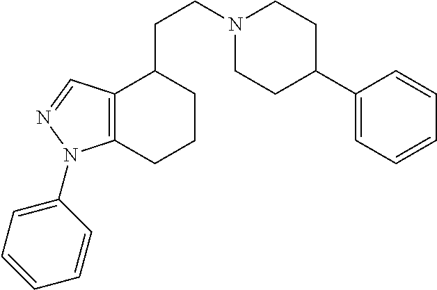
N1(CCC2CCCC3=C2C=NN3C2=CC=CC=C2)CCC(C2=CC=CC=C2)CC1
